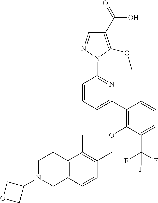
C1(C2=C(OCC3=C(C)C4=C(C=C3)CN(C3COC3)CC4)C(C(F)(F)F)=CC=C2)=CC=CC(N2N=CC(C(=O)O)=C2OC)=N1
